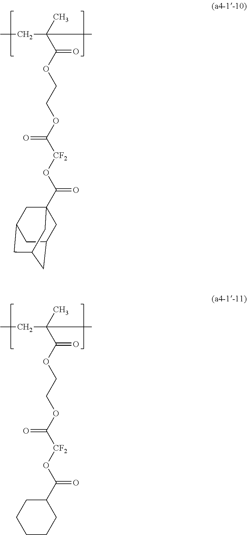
CCC(C(OCCOC([CF2]OC(=O)C1CCCCC1)=O)=O)(C)C.CCC(C(OCCOC([CF2]OC(=O)C12CC3CC(CC(C1)C3)C2)=O)=O)(C)C
